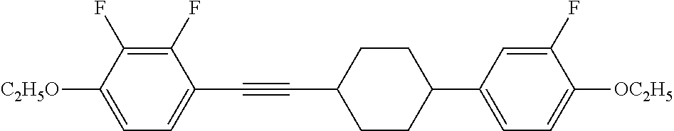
C1(F)=C(F)C([C2H5O])=CC=C1C#CC1CCC(C2=CC=C([OC2H5])C(F)=C2)CC1
